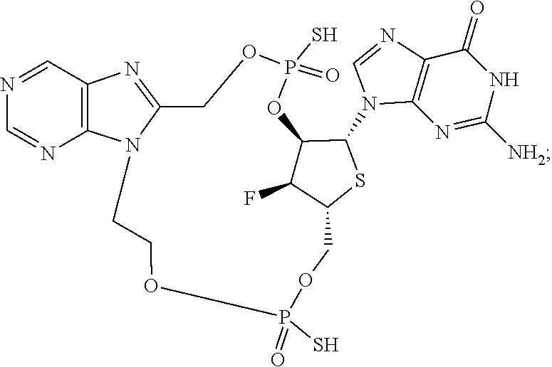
C1=NC2=C(N1C1C3C(F)C(COP(S)(=O)OCCN4C(=NC5=C4N=CN=C5)COP(S)(=O)O3)S1)N=C([NH2])NC2=O
